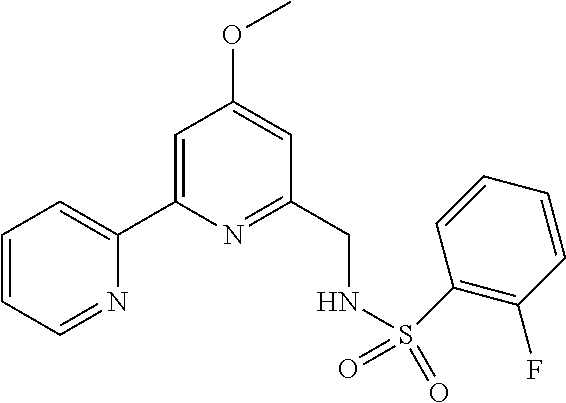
C1=CC=NC(C2=CC(OC)=CC(CNS(=O)(=O)C3=C(F)C=CC=C3)=N2)=C1
